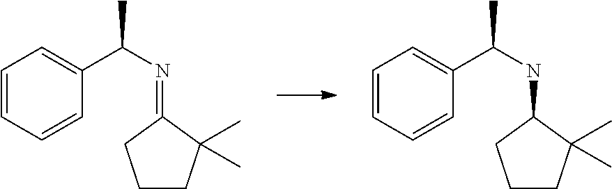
C1CC(C)(C)C(=NC(C)C2=CC=CC=C2)C1.C1CC(C)(C)C(NC(C)C2=CC=CC=C2)C1
